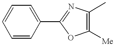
C1=CC(C2=NC(C)=C([Me])O2)=CC=C1
